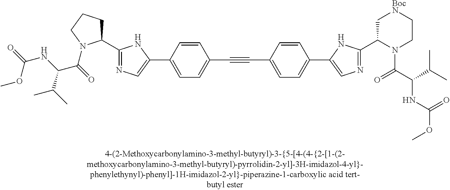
C1(C2=NC=C(C3=CC=C(C#CC4=CC=C(C5=CN=C(C6CCCN6C(=O)C(NC(=O)OC)C(C)C)N5)C=C4)C=C3)N2)N(C(C(C(C)C)NC(OC)=O)=O)CC[BocN]C1
